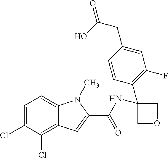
C1=C(Cl)C(Cl)=C2C(=C1)N(C)C(C(NC1(C3=C(F)C=C(CC(O)=O)C=C3)COC1)=O)=C2
